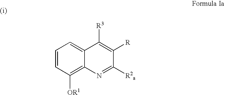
C1=CC([OR1])=C2C(=C1)C([R3])=C([R])C([R2a])=N2
